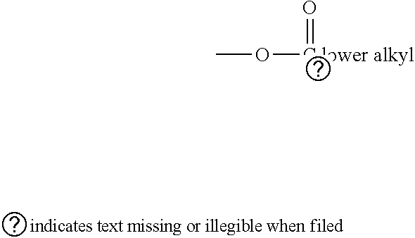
CO[C lower alkyl]=O
